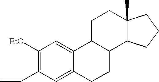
C1([EtO])=C(C=C)C=C2C(=C1)C1C(CC2)C2C(C)(CC1)CCC2
